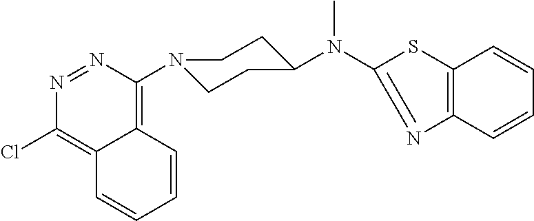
N1=NC(Cl)=C2C(=C1N1CCC(N(C3=NC4=C(S3)C=CC=C4)C)CC1)C=CC=C2
